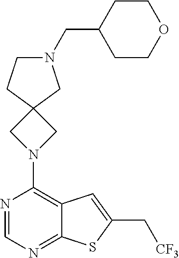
N1=CN=C2C(=C1N1CC3(C1)CN(CC1CCOCC1)CC3)C=C(C[CF3])S2
